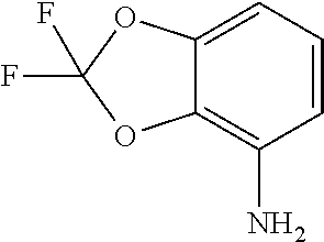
C1=C2C(=C(N)C=C1)OC(F)(F)O2
